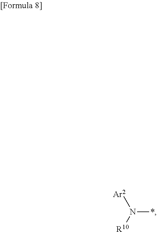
[Ar2]N([R10])*
